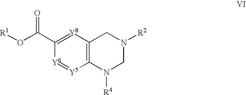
C12=C([Y8]=C(C(O[R1])=O)[Y6]=[Y5]1)CN([R2])CN2[R4]
